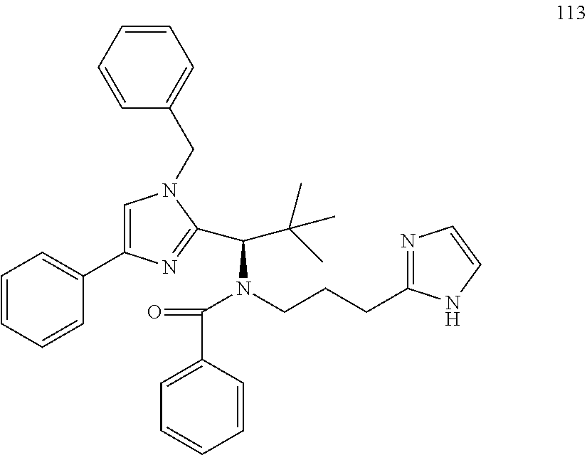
C1=CC(CN2C=C(C3=CC=CC=C3)N=C2C(C(C)(C)C)N(C(C2=CC=CC=C2)=O)CCCC2=NC=CN2)=CC=C1
